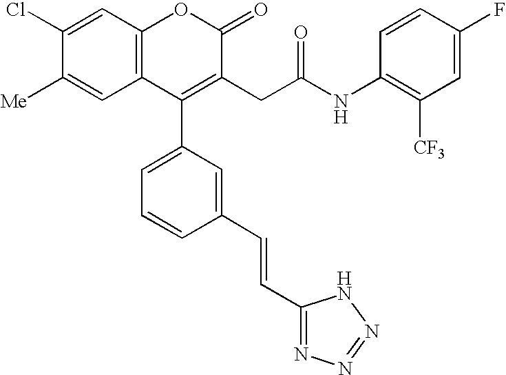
C12=C(C=C(Cl)C([Me])=C1)OC(=O)C(CC(NC1=C([CF3])C=C(F)C=C1)=O)=C2C1=CC=CC(C=CC2=NN=NN2)=C1
